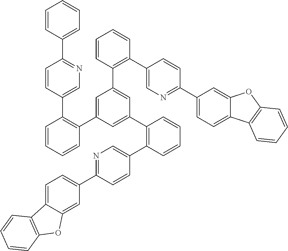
C1=CC(C2=NC=C(C3=C(C4=CC(C5=C(C6=CN=C(C7=CC=C8C(=C7)OC7=C8C=CC=C7)C=C6)C=CC=C5)=CC(C5=C(C6=CN=C(C7=CC=C8C(=C7)OC7=C8C=CC=C7)C=C6)C=CC=C5)=C4)C=CC=C3)C=C2)=CC=C1
